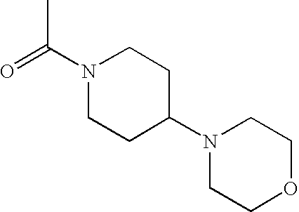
N1(C(C)=O)CCC(N2CCOCC2)CC1
